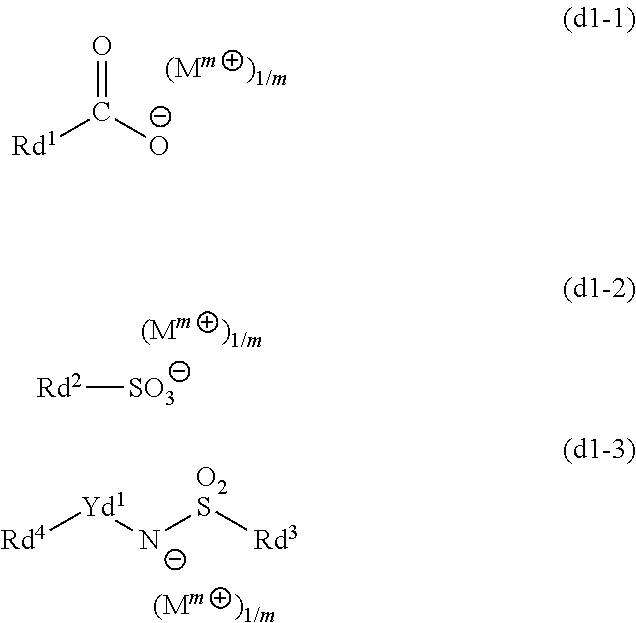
O=C([Rd1])[O-].[Rd4][Yd1][N-][O2S][Rd3].[Rd2][SO3]
